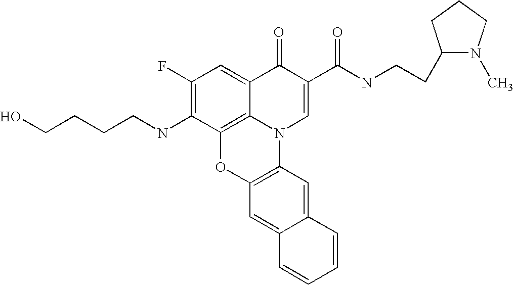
C1(F)=C(NCCCCO)C2=C3C(=C1)C(=O)C(C(=O)NCCC1N(C)CCC1)=CN3C1=C(O2)C=C2C(=C1)C=CC=C2
